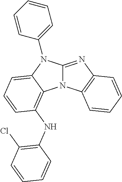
N12C(=NC3=C1C=CC=C3)N(C1=CC=CC=C1)C1=CC=CC(NC3=C(Cl)C=CC=C3)=C21
